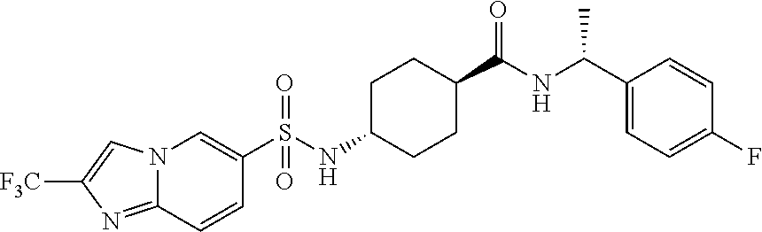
C12=NC([F3C])=CN1C=C(S(NC1CCC(C(NC(C3=CC=C(F)C=C3)C)=O)CC1)(=O)=O)C=C2
